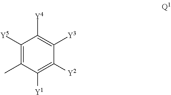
C1([Y5])=C(C)C([Y1])=C([Y2])C([Y3])=C1[Y4]
